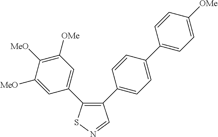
C1([MeO])=CC(C2=C(C3=CC=C(C4=CC=C([OMe])C=C4)C=C3)C=NS2)=CC([OMe])=C1[MeO]
